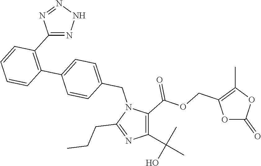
C1(C(C)(O)C)=C(C(OCC2=C(C)OC(=O)O2)=O)N(CC2=CC=C(C3=C(C4=NNN=N4)C=CC=C3)C=C2)C(CCC)=N1
